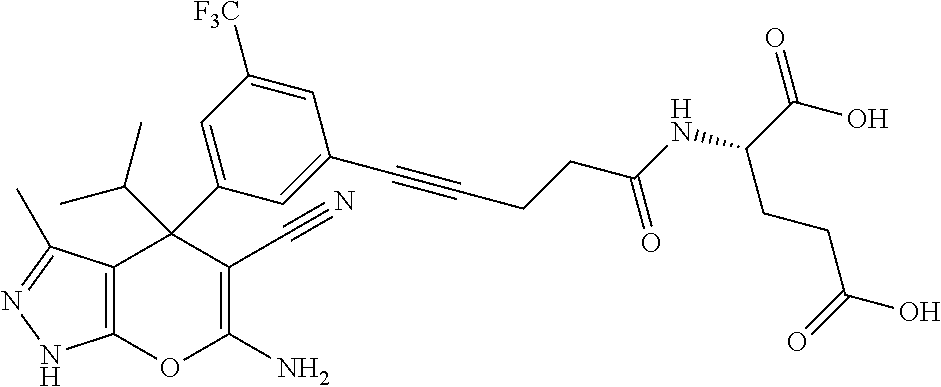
C12=C(C(C)=NN1)C(C1=CC([F3C])=CC(C#CCCC(=O)NC(CCC(=O)O)C(O)=O)=C1)(C(C)C)C(C#N)=C(N)O2
